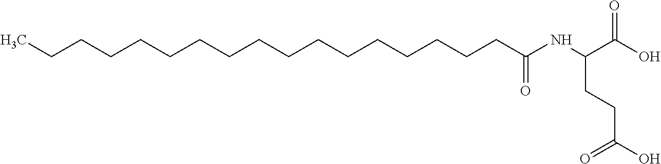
C(O)(CCC(NC(CCCCCCCCCCCCCCCCC)=O)C(=O)O)=O
